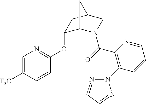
C1(C(=O)N2C3C(OC4=NC=C([F3C])C=C4)CC(C2)C3)=C(N2N=CC=N2)C=CC=N1
